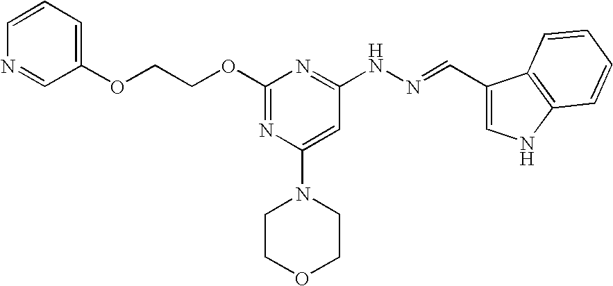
C1=CN=CC(OCCOC2=NC(N3CCOCC3)=CC(NN=CC3=CNC4=C3C=CC=C4)=N2)=C1
